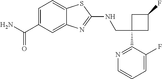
C1(CNC2=NC3=CC(C(N)=O)=CC=C3S2)(C2=NC=CC=C2F)CC(F)C1
